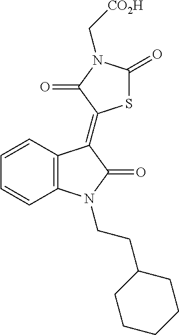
C12=C(C=CC=C1)C(=C1SC(=O)N(C[CO2H])C1=O)C(=O)N2CCC1CCCCC1
